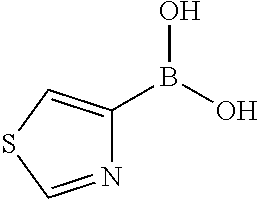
N1=CSC=C1B(O)O
